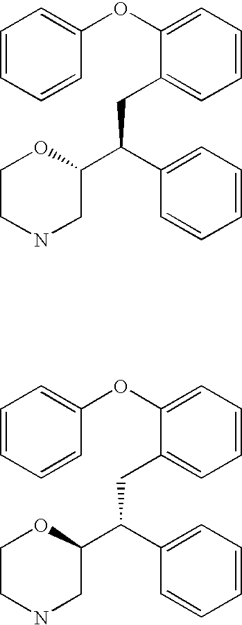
C1(OC2=CC=CC=C2)=CC=CC=C1CC(C1=CC=CC=C1)C1OCCNC1.C1(OC2=CC=CC=C2)=CC=CC=C1CC(C1=CC=CC=C1)C1OCCNC1
